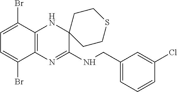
C1(CNC2=NC3=C(NC24CCSCC4)C(Br)=CC=C3Br)=CC=CC(Cl)=C1
